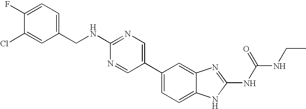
C1(C2=CN=C(NCC3=CC=C(F)C(Cl)=C3)N=C2)=CC=C2C(=C1)N=C(NC(NCC)=O)N2
